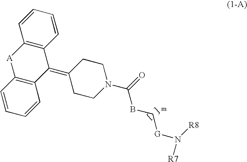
C1=CC=CC2=C1C(=C1CCN(C(=O)BC[G]N([R7])[R8])CC1)C1=C([A]2)C=CC=C1
